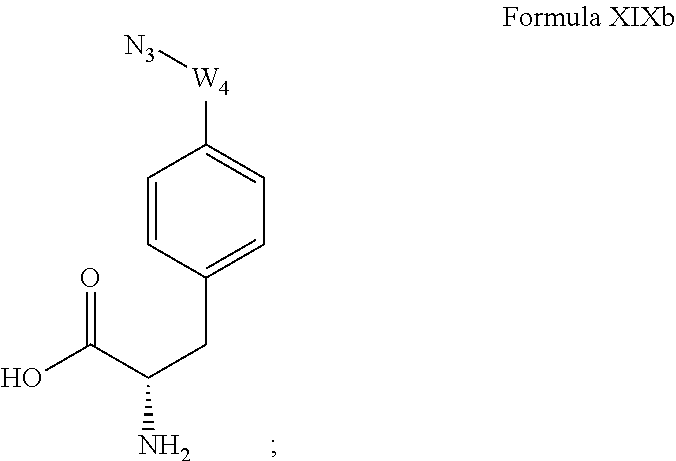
OC(C(CC1=CC=C([W4][N3])C=C1)N)=O
